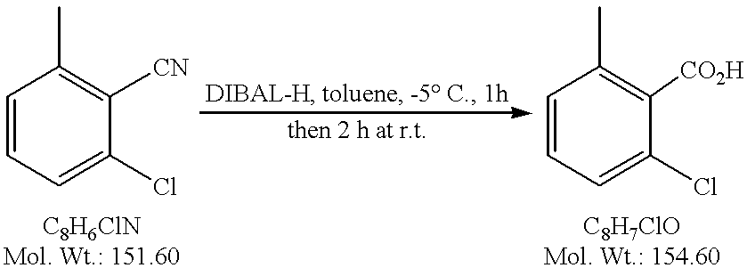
C1=CC=C(Cl)C([CN])=C1C.C1=CC=C(Cl)C([CO2H])=C1C
